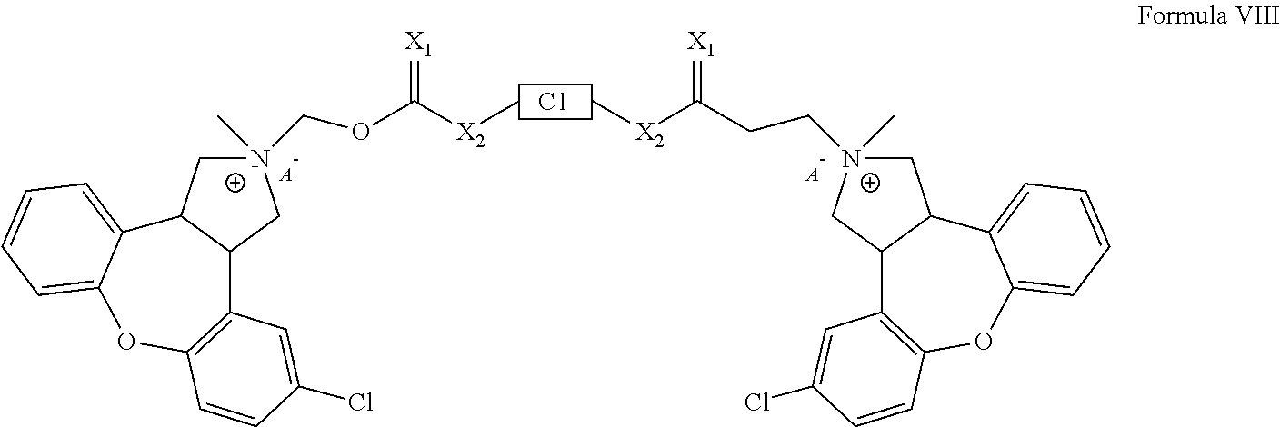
[C1].C[X2]C(OC[N+]1(C)CC2C(C1)C1=C(OC3=CC=CC=C23)C=CC(Cl)=C1)=[X1].C[X2]C(CC[N+]1(C)CC2C(C1)C1=C(OC3=CC=CC=C23)C=CC(Cl)=C1)=[X1].[A-].[A-]
